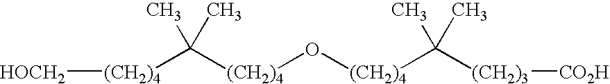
[(CH2)4]([HOCH2])C([(CH2)4]O[(CH2)4]C([(CH2)3][CO2H])(C)C)(C)C
